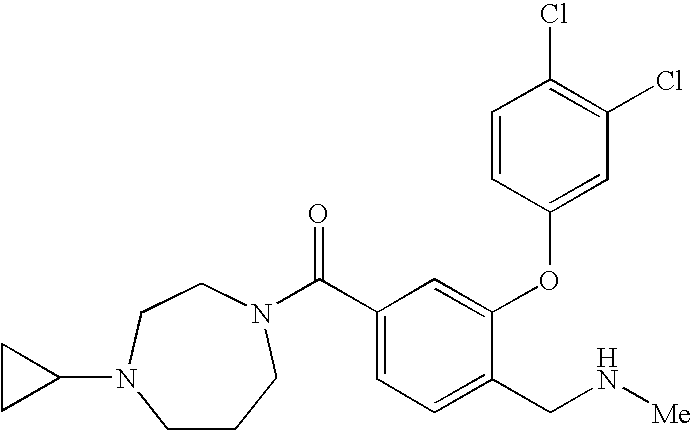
C1CCN(C(C2=CC=C(CN[Me])C(OC3=CC(Cl)=C(Cl)C=C3)=C2)=O)CCN1C1CC1
